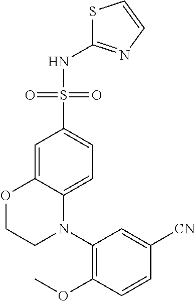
S(=O)(=O)(C1=CC=C2C(=C1)OCCN2C1=C(OC)C=CC([CN])=C1)NC1=NC=CS1
